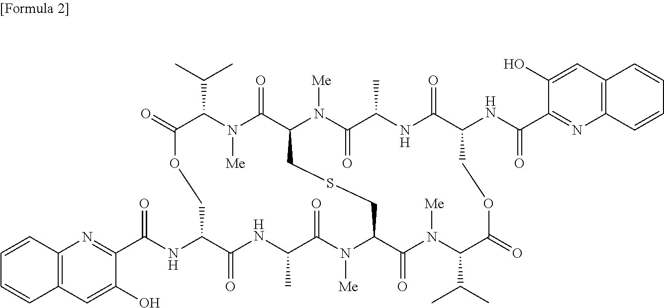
N1([Me])C(=O)C(C)NC(=O)C(NC(=O)C2=NC3=C(C=C2O)C=CC=C3)COC(=O)C(C(C)C)N([Me])C(=O)C2N([Me])C(=O)C(C)NC(=O)C(NC(C3=NC4=C(C=C3O)C=CC=C4)=O)COC(=O)C(C(C)C)N([Me])C(=O)C1CSC2
